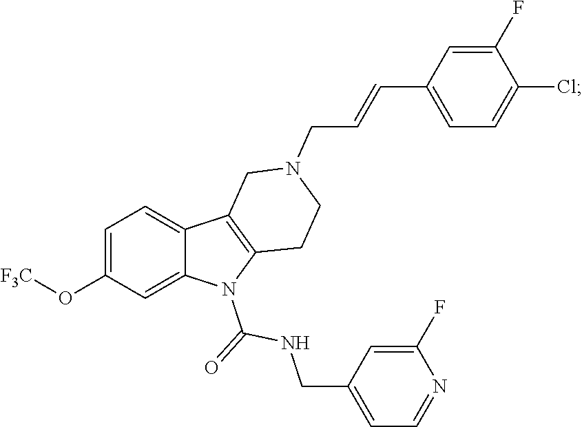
C1=C(O[F3C])C=C2C(=C1)C1=C(N2C(=O)NCC2=CC=NC(F)=C2)CCN(CC=CC2=CC=C(Cl)C(F)=C2)C1
